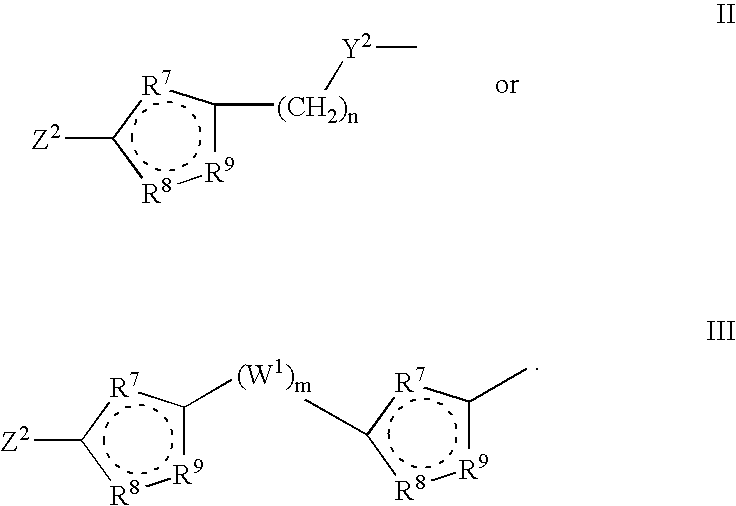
[R9]1c([(CH2)n][Y2]C)[R7]c([Z2])[R8]:1.[R9]1c([(W1)m]c2[R7]c(C)[R9]:[R8]2)[R7]c([Z2])[R8]:1
